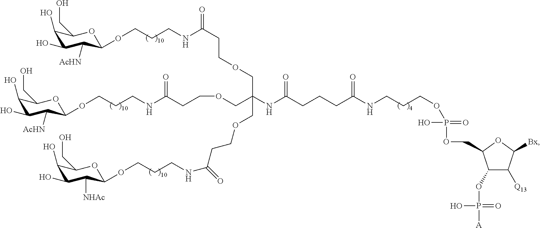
O(CCCNC(CCOCC(NC(CCCC(NCCCOP(OCC1C(OP([A])(=O)O)C([Q13])C([Bx])O1)(=O)O)=O)=O)(COCCC(NCCCOC1C([AcHN])C(O)C(O)C(CO)O1)=O)COCCC(NCCCOC1C([NHAc])C(O)C(O)C(CO)O1)=O)=O)C1C([AcHN])C(O)C(O)C(CO)O1
